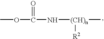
COC(N[(CH)n](C)[R2])=O
